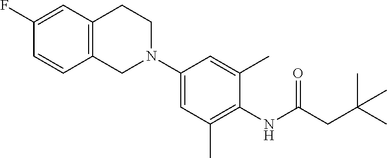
C1(F)=CC2=C(C=C1)CN(C1=CC(C)=C(NC(CC(C)(C)C)=O)C(C)=C1)CC2
